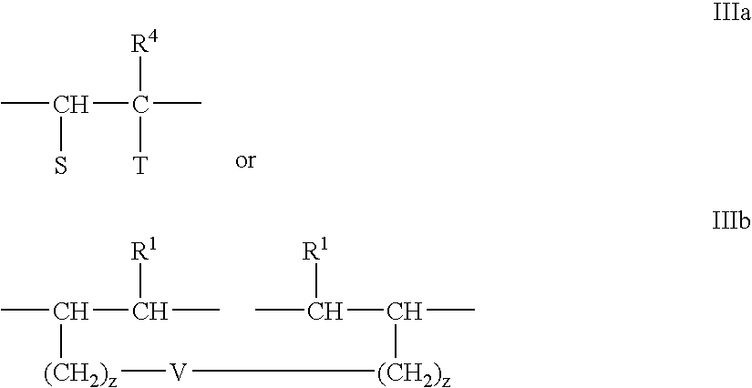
CC(C(C)([R4])[T])S.CC(C(C)[R1])[(CH2)z][V][(CH2)z]C(C)C(C)[R1]
